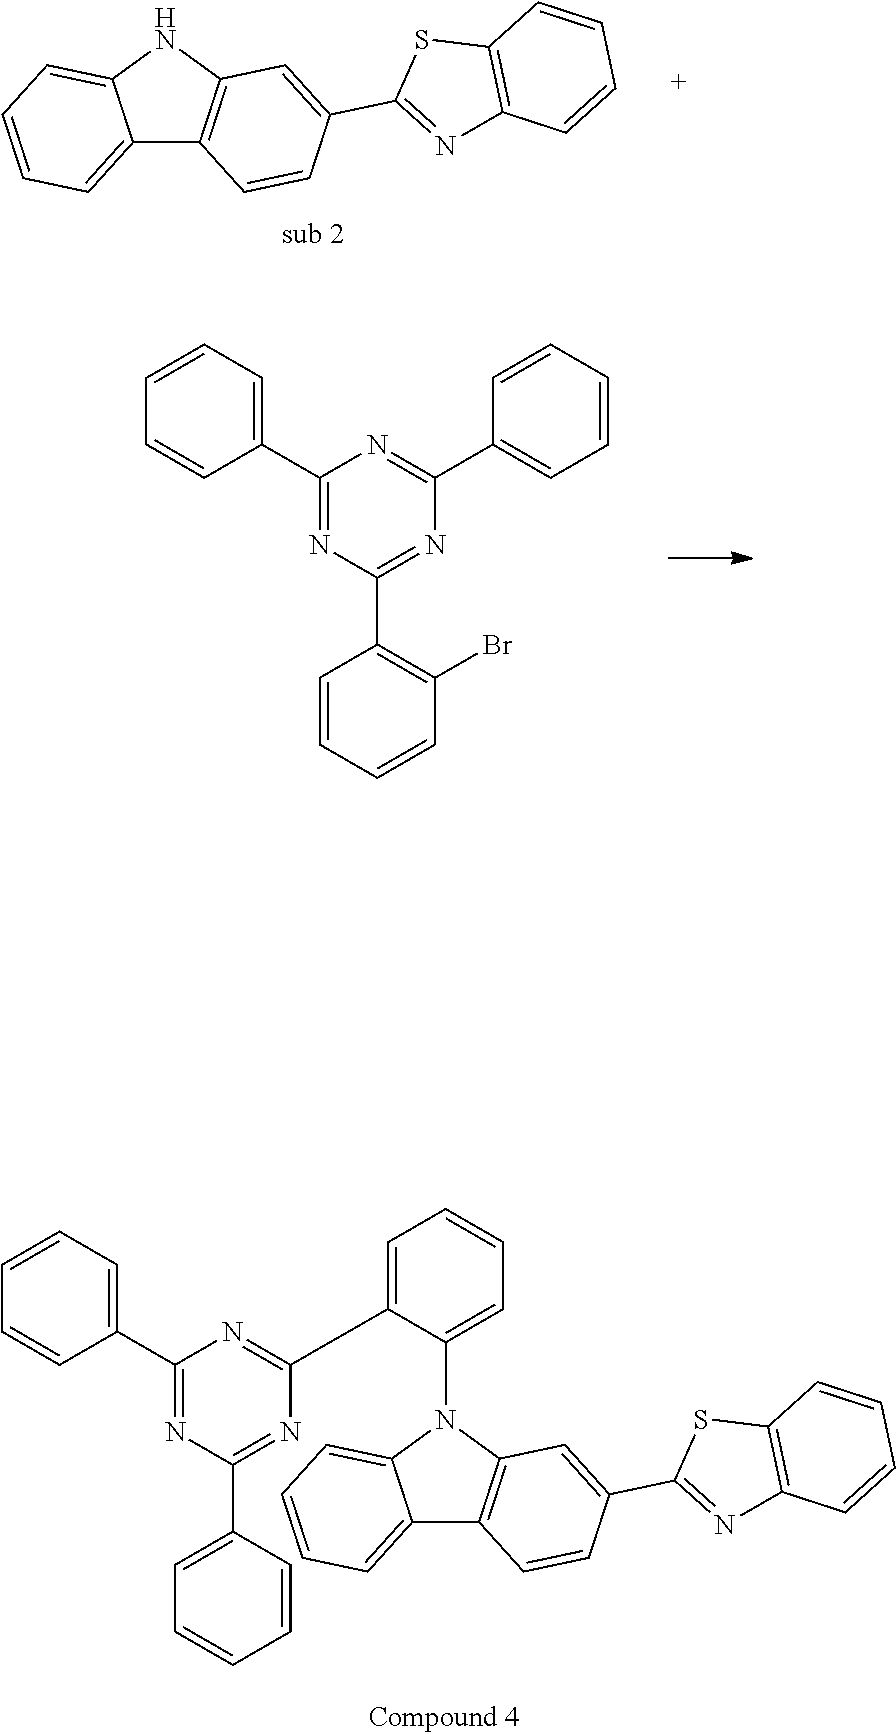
C12=CC=CC=C1NC1=C2C=CC(C2=NC3=C(S2)C=CC=C3)=C1.C1(C2=CC=CC=C2)=NC(C2=C(Br)C=CC=C2)=NC(C2=CC=CC=C2)=N1.C1=C(C2=NC(C3=CC=CC=C3)=NC(C3=CC=CC=C3)=N2)C(N2C3=C(C4=CC=CC=C42)C=CC(C2=NC4=C(S2)C=CC=C4)=C3)=CC=C1
